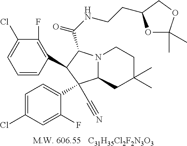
[C31H35Cl2F2N3O3].C1=CC(C2C(C(=O)NCCC3OC(C)(C)OC3)N3C(C2(C2=CC=C(Cl)C=C2F)C#N)CC(C)(C)CC3)=C(F)C(Cl)=C1
